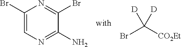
C1(Br)=CN=C(N)C(Br)=N1.BrC([CO2Et])([D])[D]
